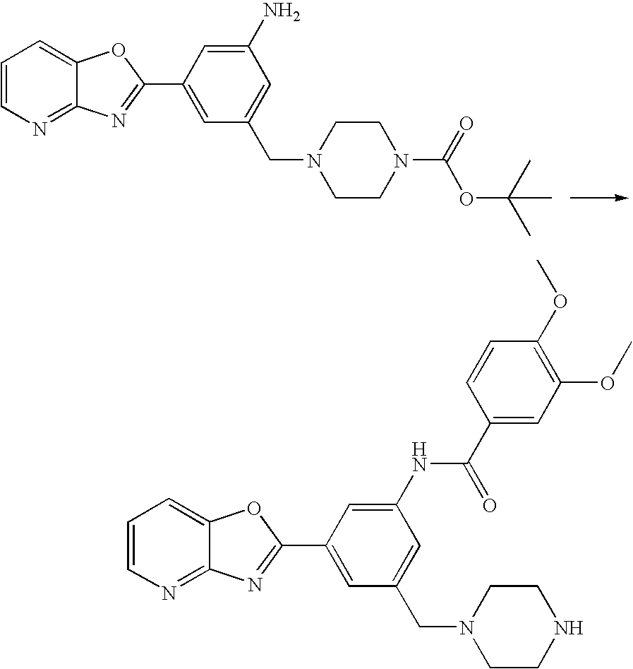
C1=CN=C2C(=C1)OC(C1=CC(CN3CCN(C(=O)OC(C)(C)C)CC3)=CC(N)=C1)=N2.C1=CN=C2C(=C1)OC(C1=CC(CN3CCNCC3)=CC(NC(=O)C3=CC(OC)=C(OC)C=C3)=C1)=N2
